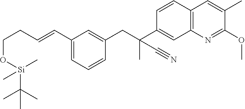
C1(OC)=NC2=C(C=C1C)C=CC(C(CC1=CC(C=CCCO[Si](C)(C(C)(C)C)C)=CC=C1)(C)C#N)=C2
